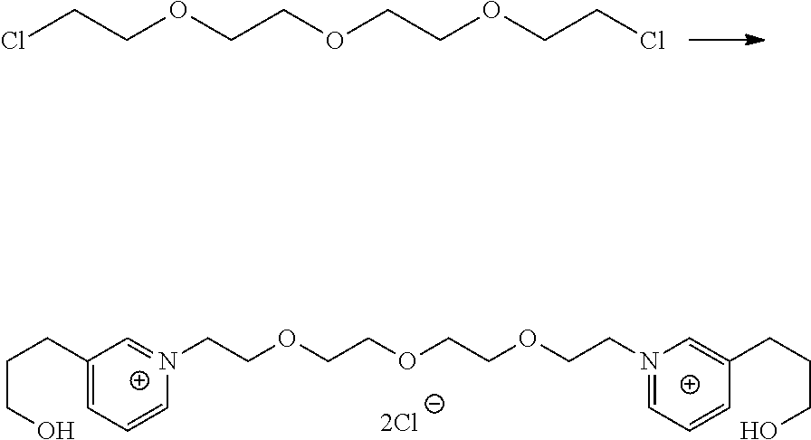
ClCCOCCOCCOCCCl.C1(CCCO)=CC=C[N+](CCOCCOCCOCCN2=CC=CC(CCCO)=C2)=C1
